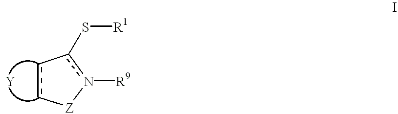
c1c[Z]n([R9])c-1S[R1]
